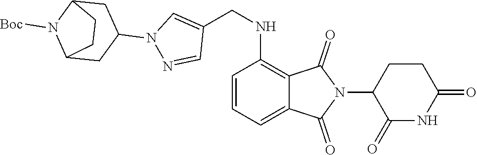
C1(=O)NC(=O)CCC1N1C(=O)C2=C(NCC3=CN(C4CC5N([Boc])C(C4)CC5)N=C3)C=CC=C2C1=O
